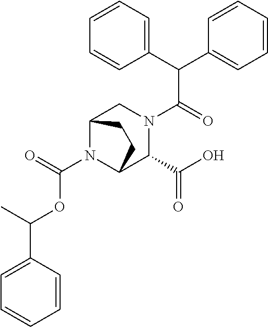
C1(C(OC(N2C3C(C(O)=O)N(C(C(C4=CC=CC=C4)C4=CC=CC=C4)=O)CC2CC3)=O)C)=CC=CC=C1
